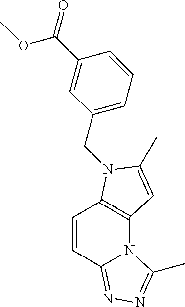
C1=CC2=NN=C(C)N2C2=C1N(CC1=CC=CC(C(OC)=O)=C1)C(C)=C2
